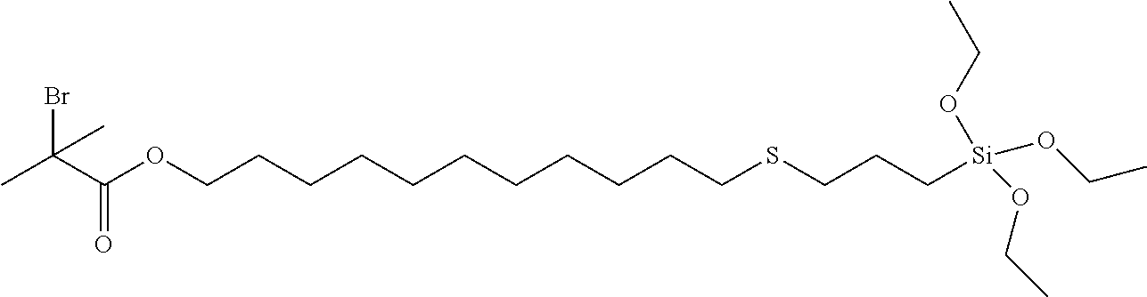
C(OCCCCCCCCCCCSCCC[Si](OCC)(OCC)OCC)(C(C)(C)Br)=O
